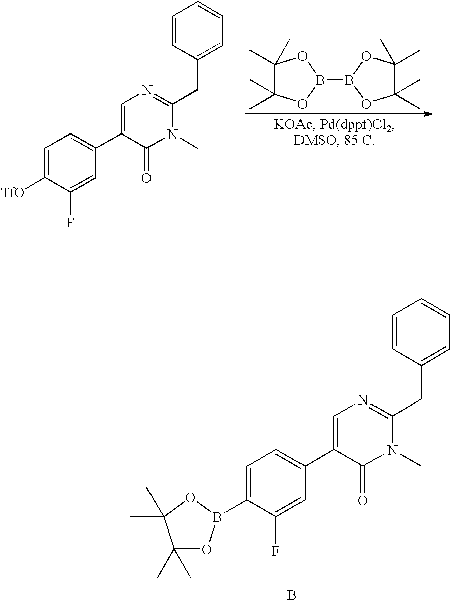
C1(C)(C)C(C)(C)OB(B2OC(C)(C)C(C)(C)O2)O1.C1=C([TfO])C(F)=CC(C2=CN=C(CC3=CC=CC=C3)N(C)C2=O)=C1.C1=C(B2OC(C)(C)C(C)(C)O2)C(F)=CC(C2=CN=C(CC3=CC=CC=C3)N(C)C2=O)=C1.B
